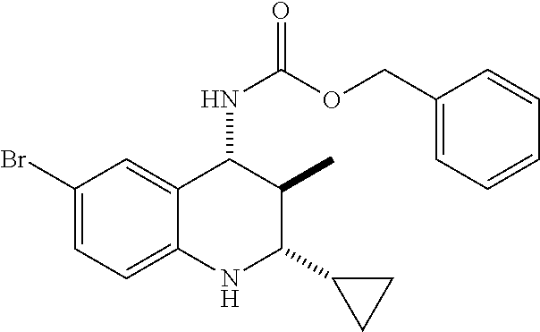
C1(Br)=CC=C2C(=C1)C(NC(=O)OCC1=CC=CC=C1)C(C)C(C1CC1)N2
